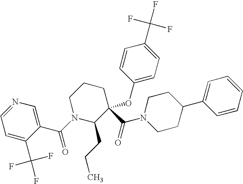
C1=C(C(F)(F)F)C(C(=O)N2C(CCC)C(C(N3CCC(C4=CC=CC=C4)CC3)=O)(OC3=CC=C(C(F)(F)F)C=C3)CCC2)=CN=C1
